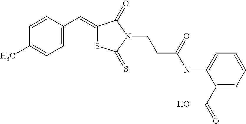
C1=C(C=C2SC(=S)N(CCC(NC3=CC=CC=C3C(=O)O)=O)C2=O)C=CC(C)=C1
